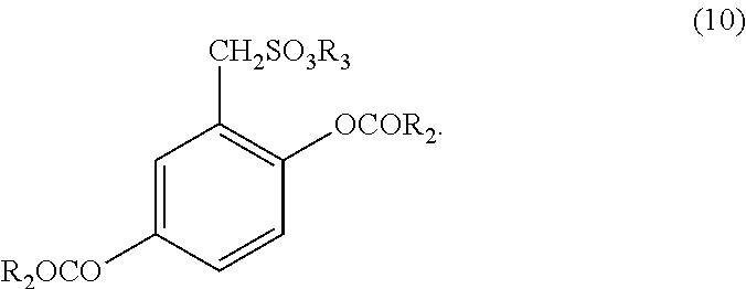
C1=CC([R2OCO])=CC([CH2SO3R3])=C1[OCOR2]
